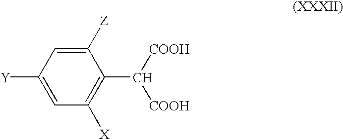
C1([Y])=CC([X])=C(C([COOH])[COOH])C([Z])=C1
